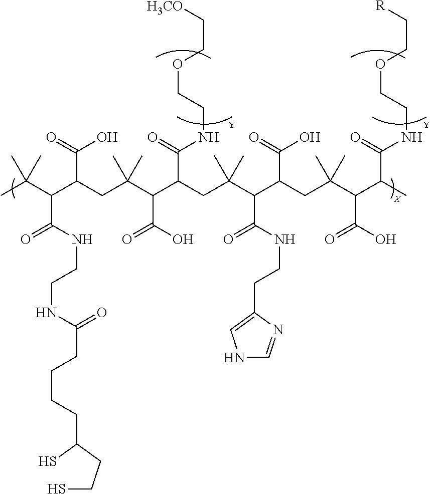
CC(C(C(CC(C(C(C(=O)NCCOCC[H3CO])CC(C(C(CC(C(C(C)C(=O)NCCOCC[R])C(O)=O)(C)C)C(=O)O)C(NCCC1=CNC=N1)=O)(C)C)C(O)=O)(C)C)C(=O)O)C(NCCNC(CCCCC(S)CCS)=O)=O)(C)C
